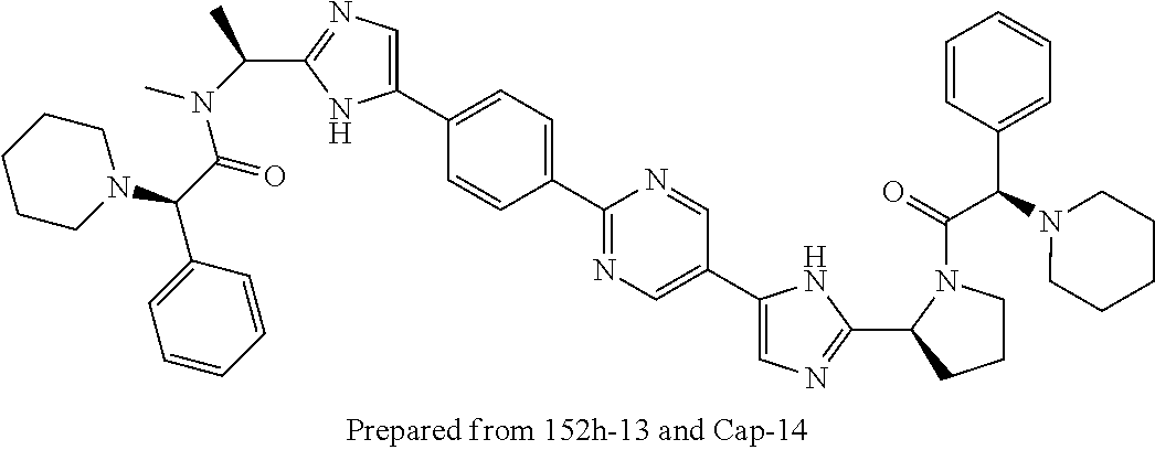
C(C1=NC=C(C2=CC=C(C3=NC=C(C4=CN=C(C5CCCN5C(=O)C(C5=CC=CC=C5)N5CCCCC5)N4)C=N3)C=C2)N1)(N(C)C(C(N1CCCCC1)C1=CC=CC=C1)=O)C
